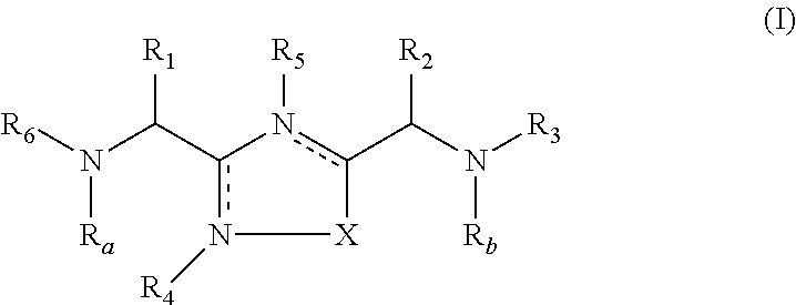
[X]1c(C(N([R3])[Rb])[R2])n([R5])-c(C(N([R6])[Ra])[R1])n1[R4]
